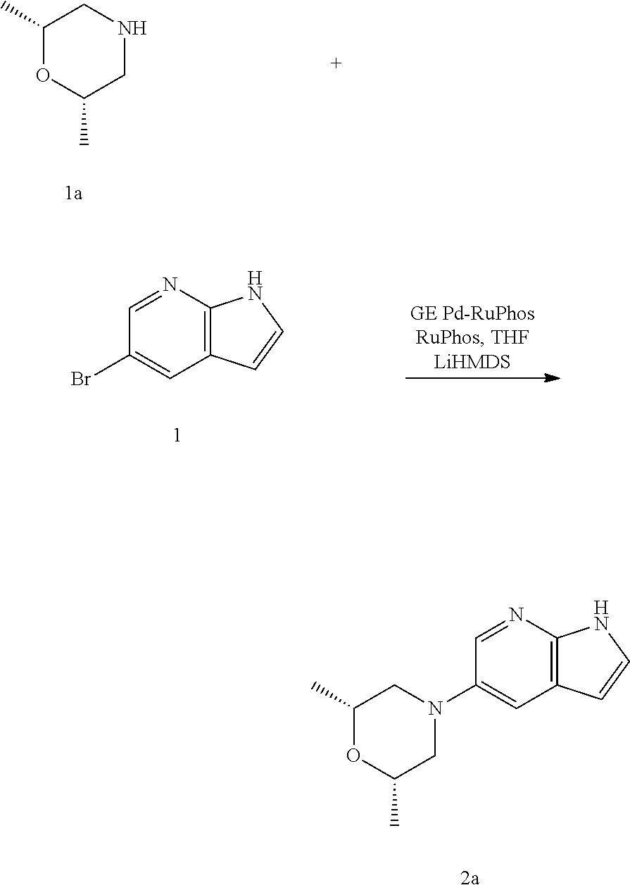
C1(C)OC(C)CNC1.C1=NC2=C(C=C1Br)C=CN2.C1=NC2=C(C=C1N1CC(C)OC(C)C1)C=CN2
